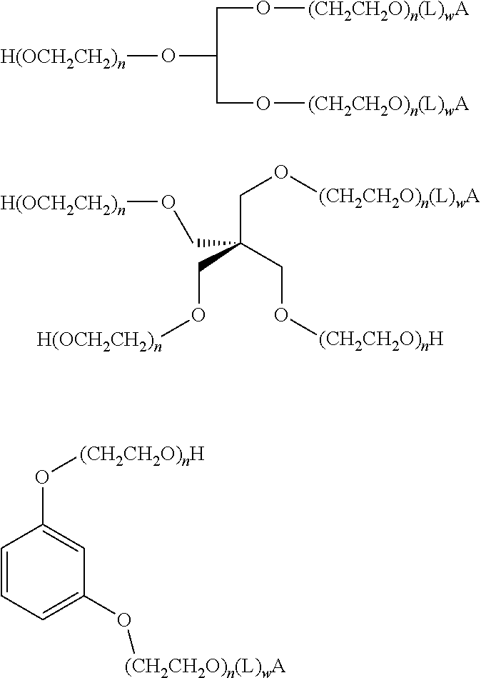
[H(OCH2CH2)n]OC(CO[(CH2CH2O)n(L)wA])CO[(CH2CH2O)n(L)wA].O([(CH2CH2O)n(L)wA])CC(CO[(CH2CH2O)nH])(CO[H(OCH2CH2)n])CO[H(OCH2CH2)n].C1=CC=C(O[(CH2CH2O)n(L)wA])C=C1O[(CH2CH2O)nH]
